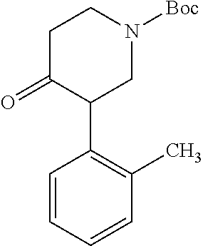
O=C1C(C2=C(C)C=CC=C2)CN([Boc])CC1
